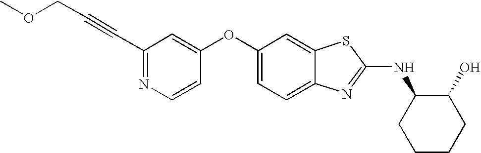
N1=C(C#CCOC)C=C(OC2=CC=C3C(=C2)SC(NC2CCCCC2O)=N3)C=C1
